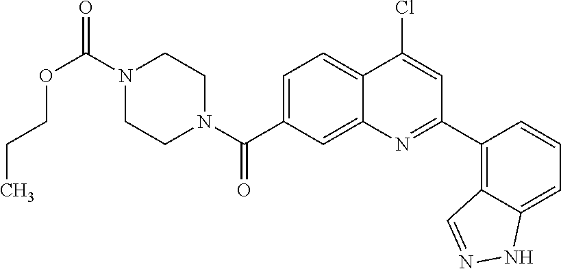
N1(C(OCCC)=O)CCN(C(=O)C2=CC=C3C(=C2)N=C(C2=C4C(=CC=C2)NN=C4)C=C3Cl)CC1
